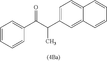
C1=C(C(C(C2=CC=CC=C2)=O)C)C=C2C(=C1)C=CC=C2
